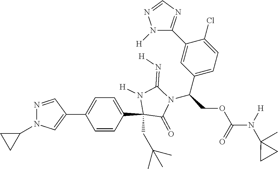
C(COC(N(C1(C)CC1)[H])=O)(C1=CC=C(Cl)C(C2=NC=NN2[H])=C1)N1C(=O)C(C2=CC=C(C3=CN(C4CC4)N=C3)C=C2)(CC(C)(C)C)N([H])C1=N[H]
